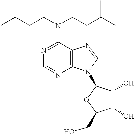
N(C1=NC=NC2=C1N=CN2C1C(O)C(O)C(CO)O1)(CCC(C)C)CCC(C)C
